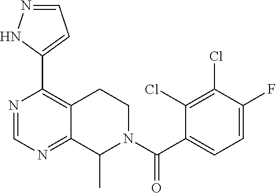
C1=C(F)C(Cl)=C(Cl)C(C(N2C(C)C3=NC=NC(C4=CC=NN4)=C3CC2)=O)=C1
